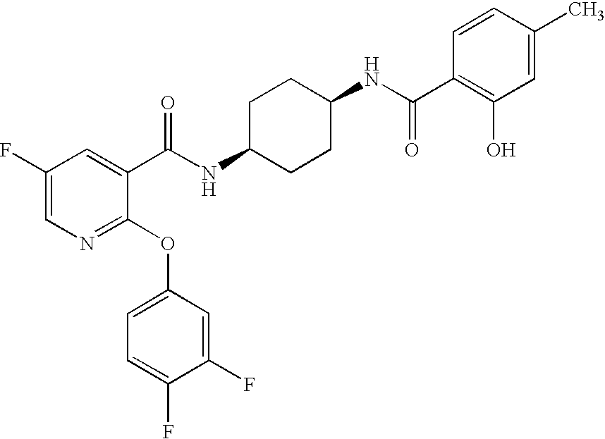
N1=C(OC2=CC=C(F)C(F)=C2)C(C(NC2CCC(NC(C3=C(O)C=C(C)C=C3)=O)CC2)=O)=CC(F)=C1
